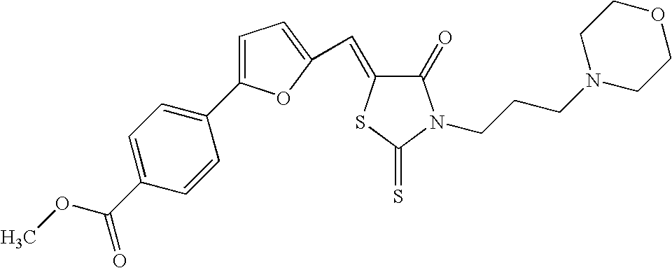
C1=C(C2=CC=C(C(OC)=O)C=C2)OC(C=C2C(=O)N(CCCN3CCOCC3)C(=S)S2)=C1
